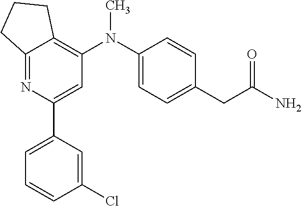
C1=C(Cl)C=CC=C1C1=CC(N(C2=CC=C(CC(=O)N)C=C2)C)=C2C(=N1)CCC2
